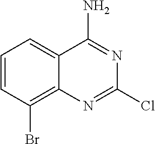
C1=CC(Br)=C2C(=C1)C(N)=NC(Cl)=N2
